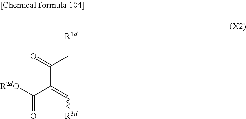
C(C(=C[R3d])C([R2dO])=O)(=O)C[R1d]
